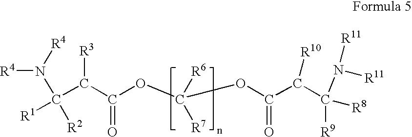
[R4]N([R4])C(C(C(OC(OC(C(C([R9])([R8])N([R11])[R11])[R10])=O)([R7])[R6])=O)[R3])([R1])[R2]
